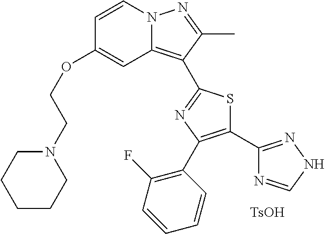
C12=C(C3=NC(C4=C(F)C=CC=C4)=C(C4=NNC=N4)S3)C(C)=NN1C=CC(OCCN1CCCCC1)=C2.[TsOH]
